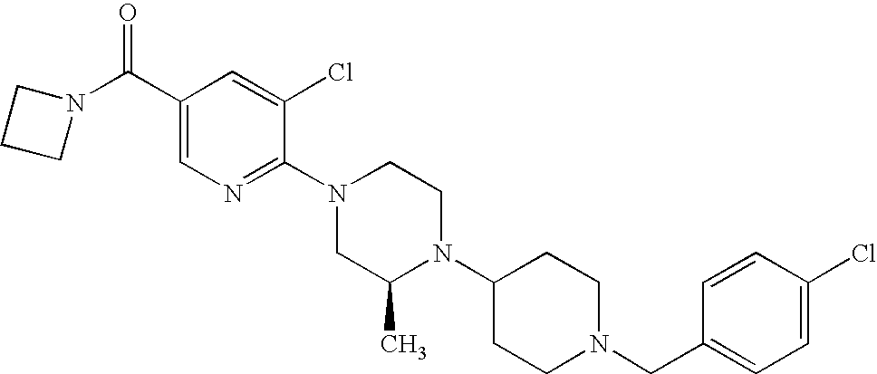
C1(CN2CCC(N3C(C)CN(C4=NC=C(C(N5CCC5)=O)C=C4Cl)CC3)CC2)=CC=C(Cl)C=C1
